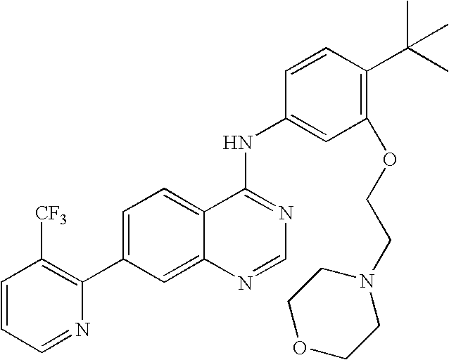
C1=CC=NC(C2=CC=C3C(=C2)N=CN=C3NC2=CC(OCCN3CCOCC3)=C(C(C)(C)C)C=C2)=C1[CF3]
